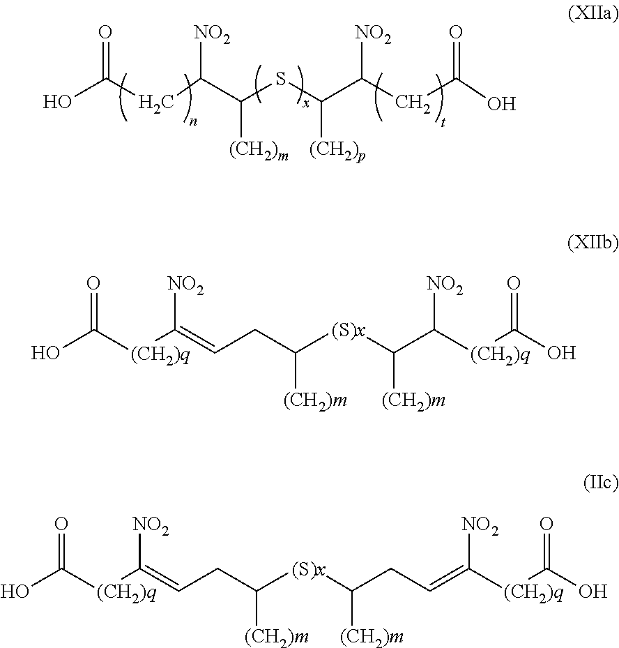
C(CC(C([(CH2)m])SC([(CH2)p])C([NO2])CC(=O)O)[NO2])(O)=O.O=C([(CH2)q]C([NO2])=CCC([(S)x]C([(CH2)m])C([(CH2)q]C(O)=O)[NO2])[(CH2)m])O.O=C([(CH2)q]C([NO2])=CCC([(S)x]C([(CH2)m])CC=C([(CH2)q]C(O)=O)[NO2])[(CH2)m])O
